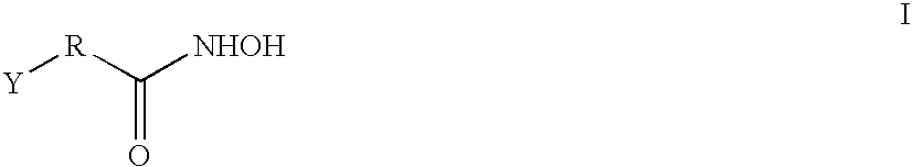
C(=O)([R][Y])[NHOH]
